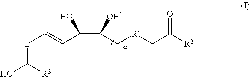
[L](C([R3])O)C=CC(C(C[R4]CC([R2])=O)[OH1])O
